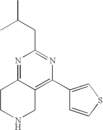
N1=C2C(=C(C3=CSC=C3)N=C1CC(C)C)CNCC2
